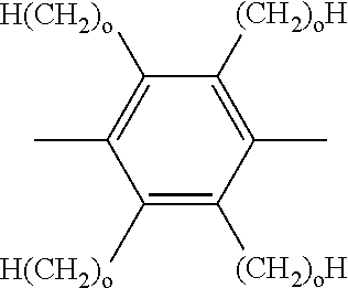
C1([H(CH2)o])=C([(CH2)oH])C(C)=C([(CH2)oH])C([H(CH2)o])=C1C
